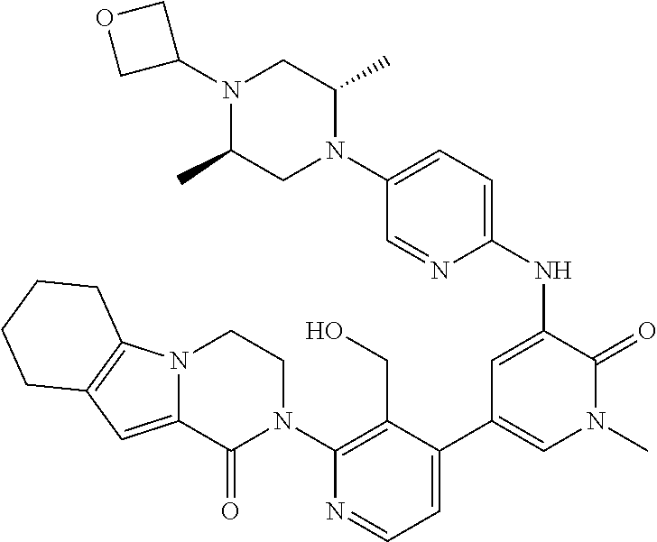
C1(N2CCN3C(=CC4=C3CCCC4)C2=O)=C(CO)C(C2=CN(C)C(=O)C(NC3=CC=C(N4C(C)CN(C5COC5)C(C)C4)C=N3)=C2)=CC=N1
